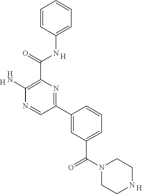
C1=C(NC(C2=C(N)N=CC(C3=CC(C(N4CCNCC4)=O)=CC=C3)=N2)=O)C=CC=C1.[H].[H].[H]
